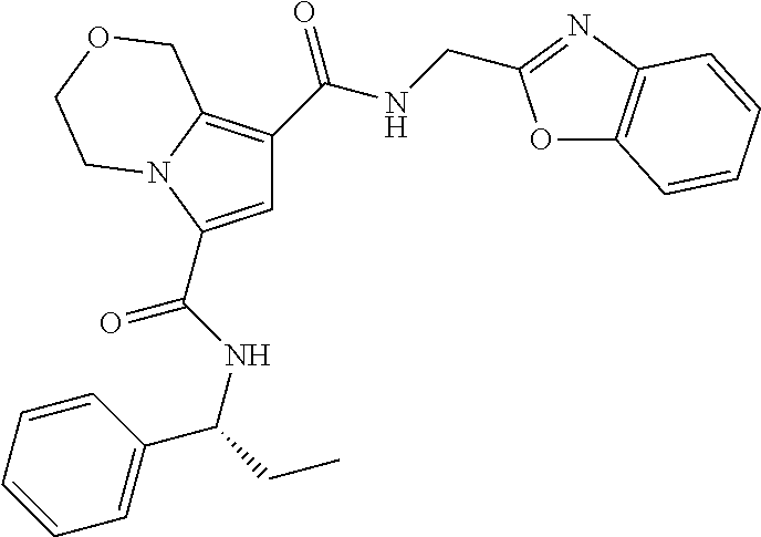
C1=C(C(NC(C2=CC=CC=C2)CC)=O)N2C(=C1C(=O)NCC1=NC3=C(O1)C=CC=C3)COCC2
